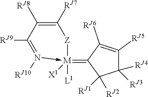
N1([RJ10])->[M](=C2C([RJ2])([RJ1])C([RJ3])([RJ4])C([RJ5])=C2[RJ6])([L1])([X1])[Z]C([RJ7])=C([RJ8])C=1[RJ9]
